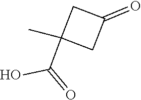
OC(=O)C1(C)CC(=O)C1
